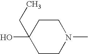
C1CN(C)CCC1(O)CC
